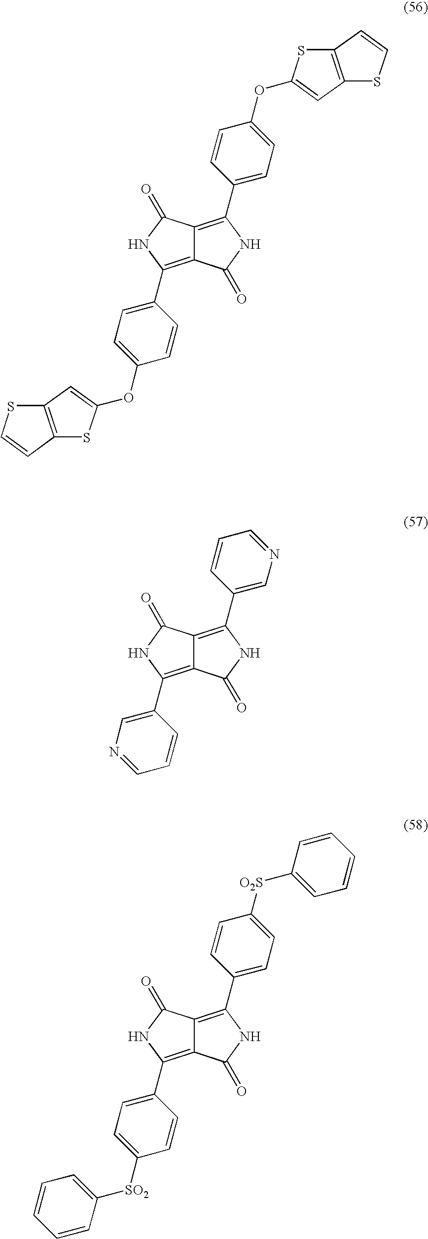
C1(C2=C3C(=C(C4=CC=C(OC5=CC6=C(C=CS6)S5)C=C4)NC3=O)C(=O)N2)=CC=C(OC2=CC3=C(S2)C=CS3)C=C1.C1(C2=C3C(=C(C4=CN=CC=C4)NC3=O)C(=O)N2)=CN=CC=C1.C1(C2=C3C(=C(C4=CC=C([SO2]C5=CC=CC=C5)C=C4)NC3=O)C(=O)N2)=CC=C([O2S]C2=CC=CC=C2)C=C1
